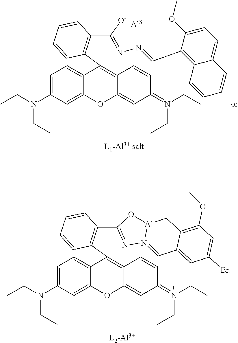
C1=C(N(CC)CC)C=C2C(=C1)C(C1=C(C([O-])=NN=CC3=C4C(=CC=C3OC)C=CC=C4)C=CC=C1)=C1C(=CC(=N(CC)CC)C=C1)O2.[Al].C1=C(N(CC)CC)C=C2C(=C1)C(C1=C(C3=NN4=CC5=CC(Br)=CC(OC)=C5C[Al]4O3)C=CC=C1)=C1C(=CC(=N(CC)CC)C=C1)O2
